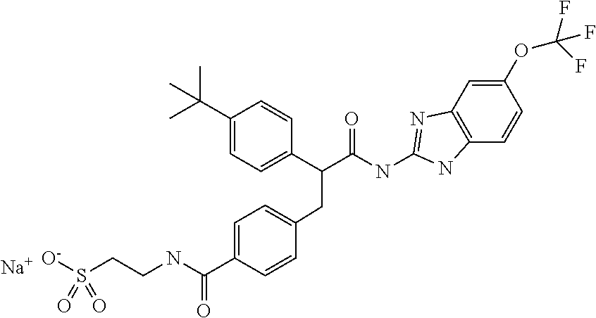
C1=C(C(C(NC2=NC3=C(C=CC(OC(F)(F)F)=C3)N2)=O)CC2=CC=C(C(NCCS([O-])(=O)=O)=O)C=C2)C=CC(C(C)(C)C)=C1.[Na]
